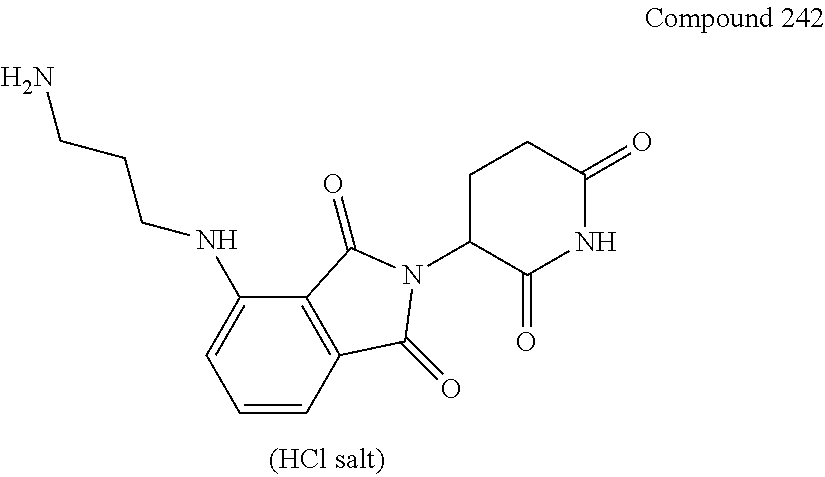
C12=C(C(=O)N(C3C(=O)NC(=O)CC3)C1=O)C(NCCCN)=CC=C2
